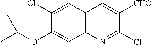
C1(Cl)=CC2=C(C=C1OC(C)C)N=C(Cl)C([CHO])=C2
